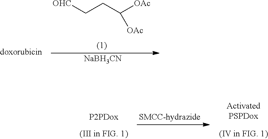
[OHC]CCC([OAc])[OAc].[NaBH3CN]
